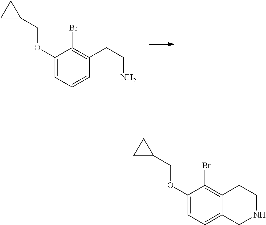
C1=C(OCC2CC2)C(Br)=C(CCN)C=C1.C1=C(OCC2CC2)C(Br)=C2C(=C1)CNCC2
